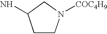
C1CN([COC4H9])CC1N
